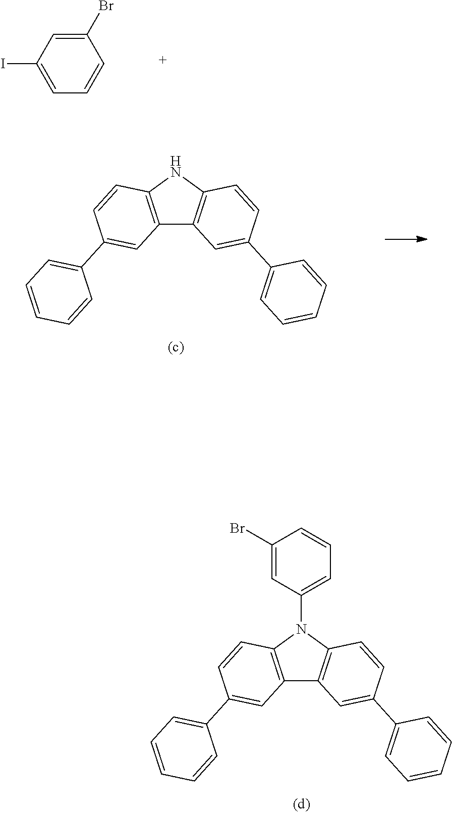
C12=C(N(C3=CC=CC(Br)=C3)C3=C1C=C(C1=CC=CC=C1)C=C3)C=CC(C1=CC=CC=C1)=C2.C1(Br)=CC(I)=CC=C1.C12=C(NC3=C1C=C(C1=CC=CC=C1)C=C3)C=CC(C1=CC=CC=C1)=C2
